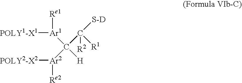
[POLY1-X1][Ar1](C([H])([Ar2]([POLY2-X2])[Re2])C([R1])([R2])[S-D])[Re1]
